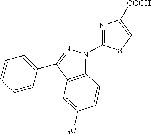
C12=C(C(C3=CC=CC=C3)=NN1C1=NC([COOH])=CS1)C=C([F3C])C=C2
